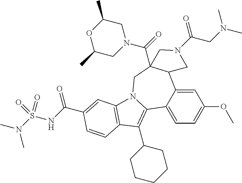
C1=C2C(=CC=C1OC)C1=C(C3CCCCC3)C3=C(N1CC1(C(=O)N4CC(C)OC(C)C4)C2CN(C(=O)CN(C)C)C1)C=C(C(NS(N(C)C)(=O)=O)=O)C=C3
